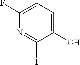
C1(O)=CC=C(F)N=C1I
